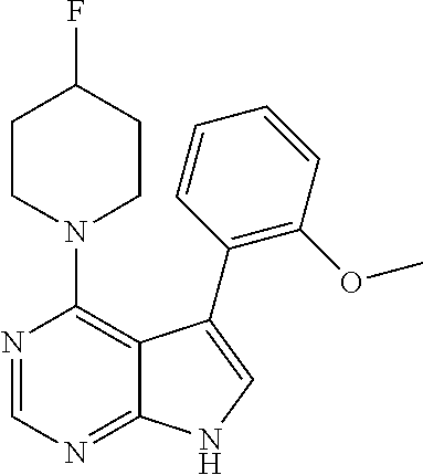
N1(C2=C3C(=NC=N2)NC=C3C2=C(OC)C=CC=C2)CCC(F)CC1
